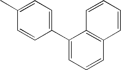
CC1=CC=C(C2=CC=CC3=C2C=CC=C3)C=C1
